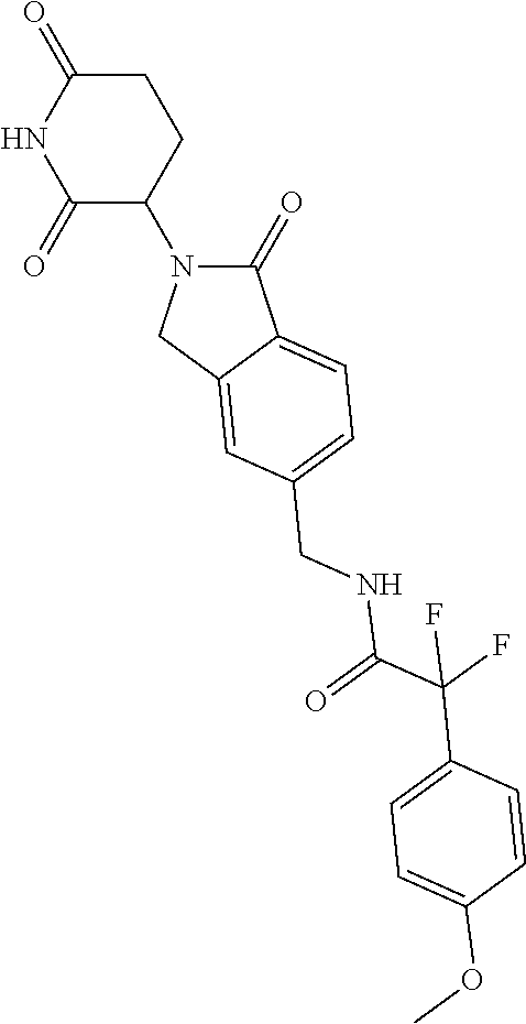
C1(=O)N(C2C(=O)NC(=O)CC2)CC2=CC(CNC(C(C3=CC=C(OC)C=C3)(F)F)=O)=CC=C12
